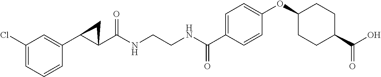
C1(C(NCCNC(C2=CC=C(OC3CCC(C(O)=O)CC3)C=C2)=O)=O)C(C2=CC(Cl)=CC=C2)C1
